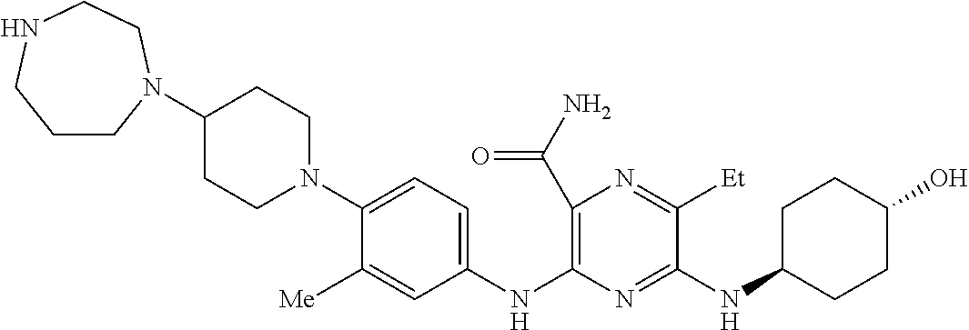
C1(C(N)=O)=C(NC2=CC=C(N3CCC(N4CCCNCC4)CC3)C([Me])=C2)N=C(NC2CCC(O)CC2)C([Et])=N1
